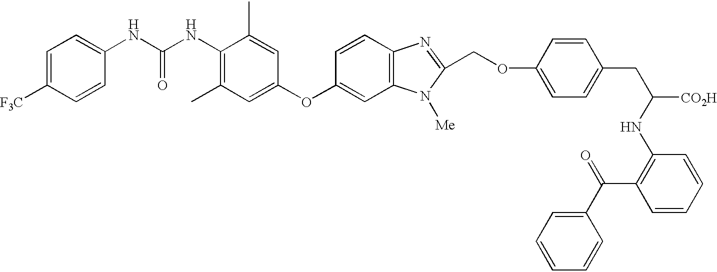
C1=CC2=C(C=C1OC1=CC(C)=C(NC(NC3=CC=C([F3C])C=C3)=O)C(C)=C1)N([Me])C(COC1=CC=C(CC(NC3=C(C(C4=CC=CC=C4)=O)C=CC=C3)[CO2H])C=C1)=N2
